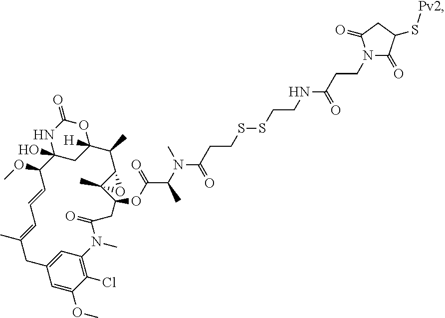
C1=C(OC)C(Cl)=C2C=C1CC(C)=CC=CC(OC)C1(O)CC([H])(OC(=O)N1)C(C)C1C(C)(O1)C(OC(=O)C(C)N(C(CCSSCCNC(CCN1C(=O)C(S[Pv2])CC1=O)=O)=O)C)CC(=O)N2C
